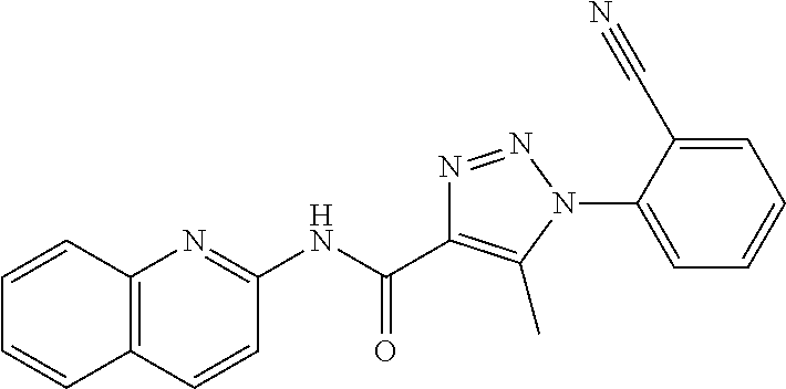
C1(NC(C2=C(C)N(C3=CC=CC=C3C#N)N=N2)=O)=NC2=C(C=C1)C=CC=C2
